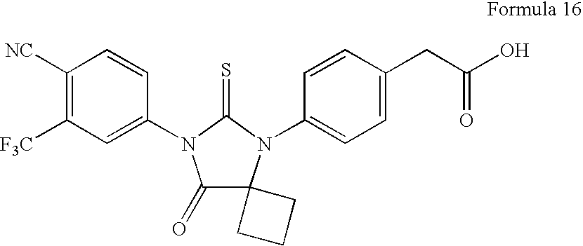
C1([NC])=C([F3C])C=C(N2C(=O)C3(N(C4=CC=C(CC(O)=O)C=C4)C2=S)CCC3)C=C1
